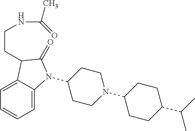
C1(N2C3=CC=CC=C3C(CCNC(C)=O)C2=O)CCN(C2CCC(C(C)C)CC2)CC1
